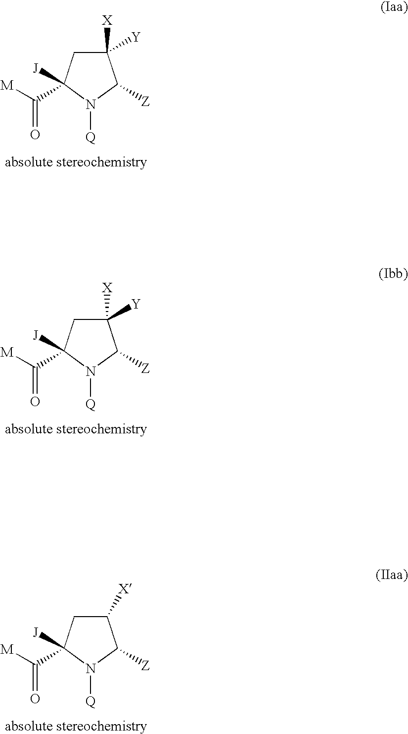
C1([X])([Y])CC([J])(C([M])=O)N([Q])C1[Z].[absolute stereochemistry].C1([X])([Y])CC([J])(C([M])=O)N([Q])C1[Z].[absolute stereochemistry].C1([X])CC([J])(C([M])=O)N([Q])C1[Z].[absolute stereochemistry]
